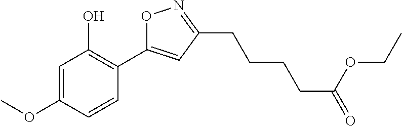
C1=C(OC)C=CC(C2=CC(CCCCC(=O)OCC)=NO2)=C1O
